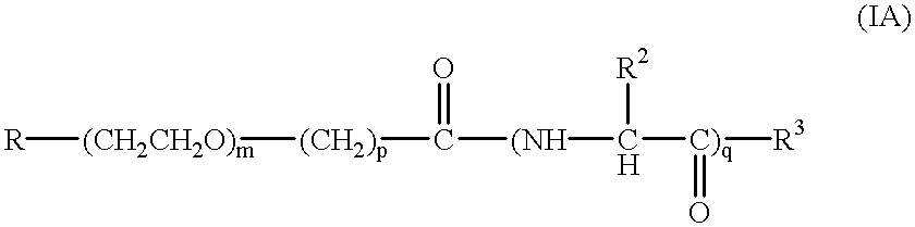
[R][(CH2CH2O)m][(CH2)p]C([(NH]C([C)q](=O)[R3])[R2])=O
